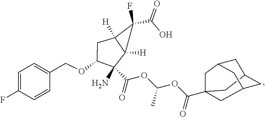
C1(C(=O)O)(F)C2([H])C(N)(C(OC(OC(=O)C34CC5CC(C3)CC(C4)C5)C)=O)C(OCC3=CC=C(F)C=C3)CC12[H]
